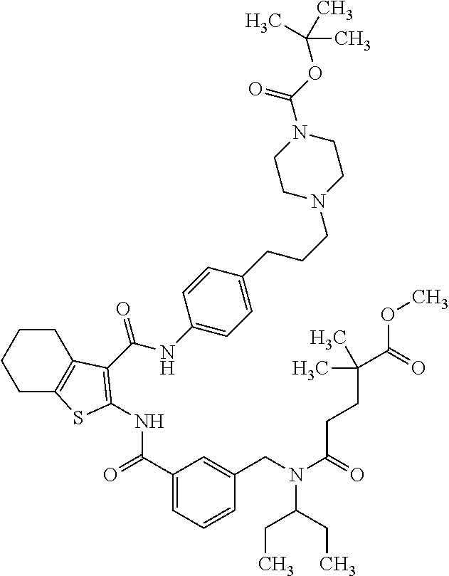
C1CC2=C(CC1)SC(NC(=O)C1=CC=CC(CN(C(CC)CC)C(CCC(C)(C)C(OC)=O)=O)=C1)=C2C(NC1=CC=C(CCCN2CCN(C(OC(C)(C)C)=O)CC2)C=C1)=O
